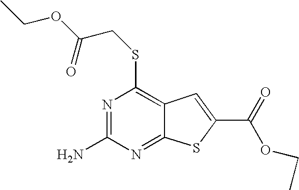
N1=C(N)N=C2C(=C1SCC(OCC)=O)C=C(C(OCC)=O)S2
